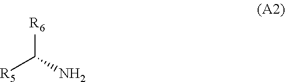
[R6]C(N)[R5]
